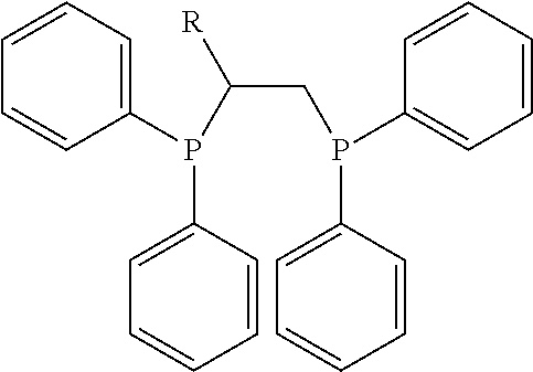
[R]C(P(C1=CC=CC=C1)C1=CC=CC=C1)CP(C1=CC=CC=C1)C1=CC=CC=C1
